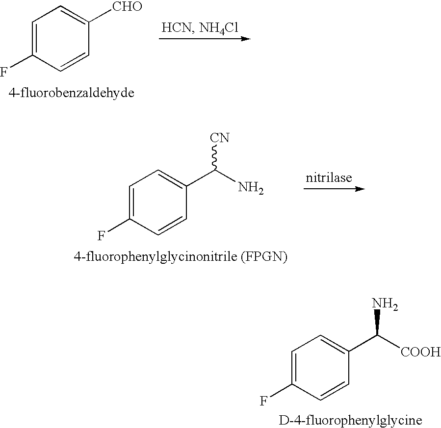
C1=C(F)C=CC([CHO])=C1.C1=C(F)C=CC(C(N)[CN])=C1.C1=C(F)C=CC(C([COOH])N)=C1
